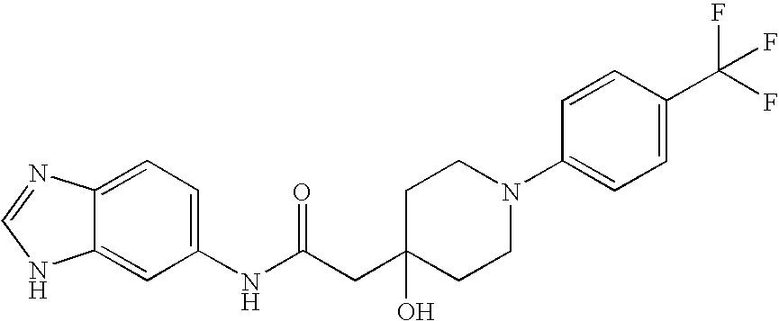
C1(NC(CC2(O)CCN(C3=CC=C(C(F)(F)F)C=C3)CC2)=O)=CC=C2C(=C1)NC=N2
